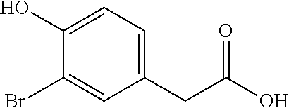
C1(O)=CC=C(CC(O)=O)C=C1Br
